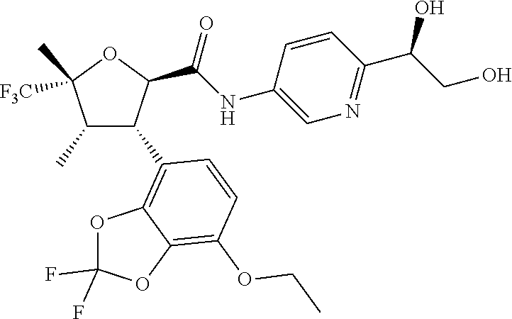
C1(C)C(C2=C3C(=C(OCC)C=C2)OC(F)(F)O3)C(C(NC2=CN=C(C(CO)O)C=C2)=O)OC1(C)[F3C]
